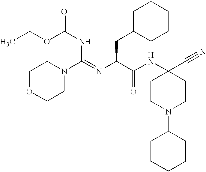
C1OCCN(C(=NC(C(NC2(C#N)CCN(C3CCCCC3)CC2)=O)CC2CCCCC2)NC(OCC)=O)C1
